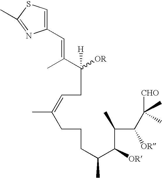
C([OR])([H])(CC=C(CCCC(C(C(C(C(C)(C)[CHO])[OR])C)[OR])C)C)C(C)=CC1=CSC(C)=N1
